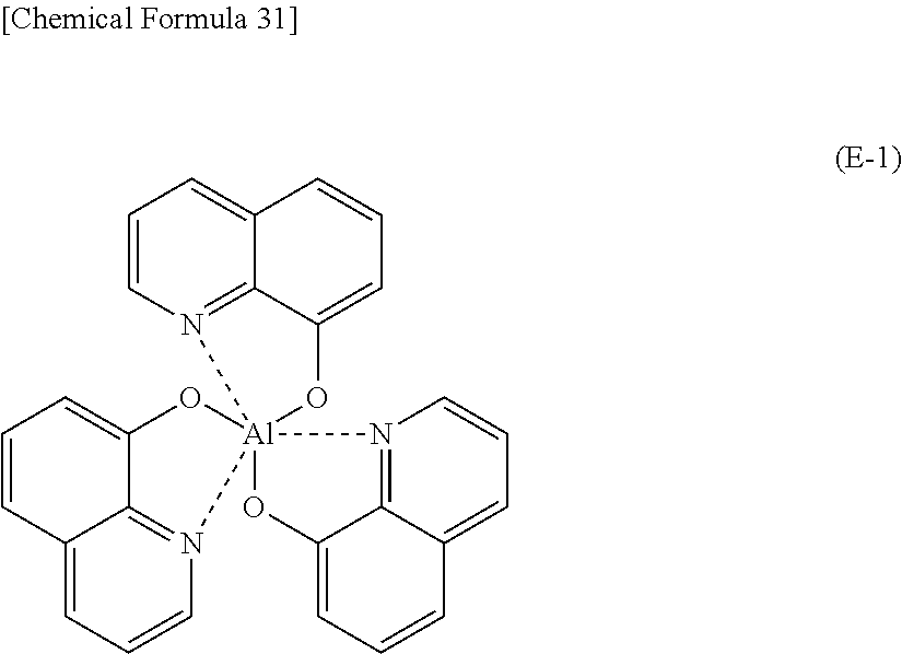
C1=CN2=C3C(=C1)C=CC=C3O[Al]213(N2=C4C(=CC=C2)C=CC=C4O1)N1=C2C(=CC=C1)C=CC=C2O3
